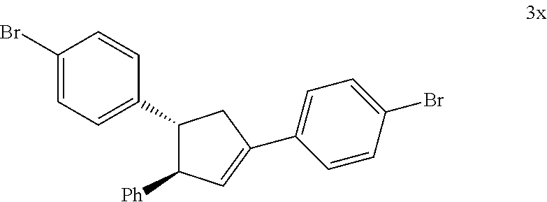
C1(Br)=CC=C(C2C([Ph])C=C(C3=CC=C(Br)C=C3)C2)C=C1
